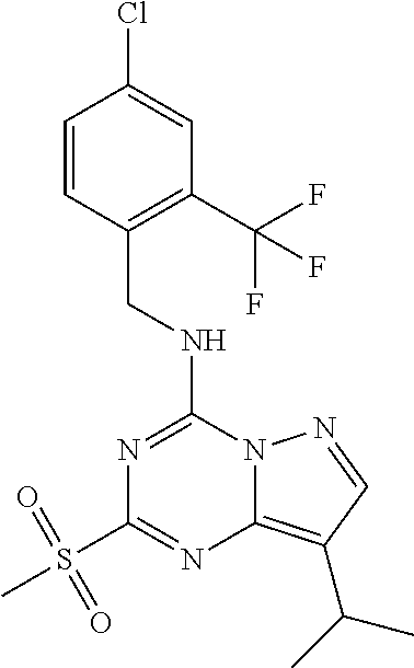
C1=CC(CNC2=NC(S(C)(=O)=O)=NC3=C(C(C)C)C=NN23)=C(C(F)(F)F)C=C1Cl
